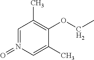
C1=N(=O)C=C(C)C(OCC)=C1C
